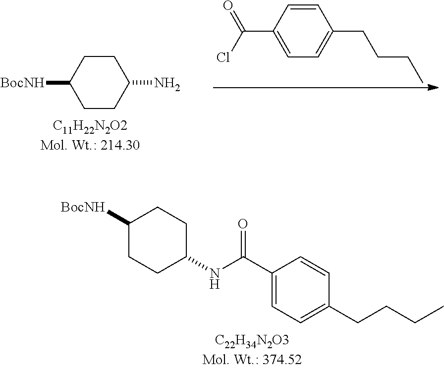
[BocNH]C1CCC(NC(C2=CC=C(CCCC)C=C2)=O)CC1.C1CC([BocNH])CCC1N.C1=CC(C(=O)Cl)=CC=C1CCCC
